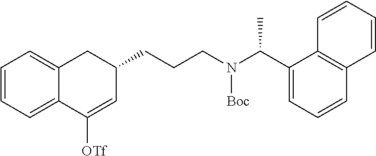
C1=CC=C2C(=C1)CC(CCCN(C(C1=CC=CC3=C1C=CC=C3)C)[Boc])C=C2[OTf]
